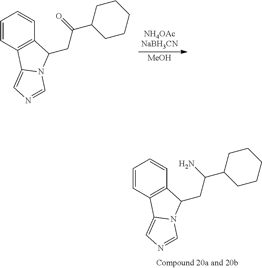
C1=CC2=C(C=C1)C(CC(C1CCCCC1)N)N1C2=CN=C1.[MeOH].C1=CC2=C(C=C1)C(CC(C1CCCCC1)=O)N1C2=CN=C1
